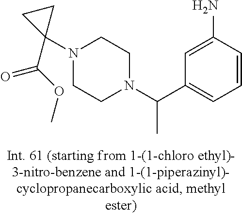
C1(C(N2CCN(C3(C(OC)=O)CC3)CC2)C)=CC=CC(N)=C1
